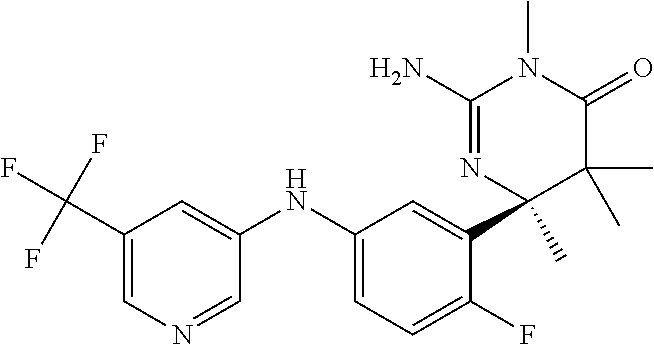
C1(C(F)(F)F)=CN=CC(NC2=CC=C(F)C(C3(C)N=C(N)N(C)C(=O)C3(C)C)=C2)=C1
